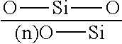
O[Si]O.[(n)O][Si]
